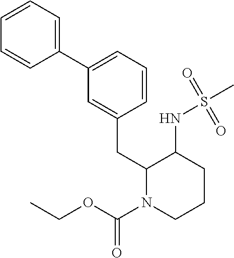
C1=C(CC2N(C(OCC)=O)CCCC2NS(C)(=O)=O)C=CC=C1C1=CC=CC=C1
